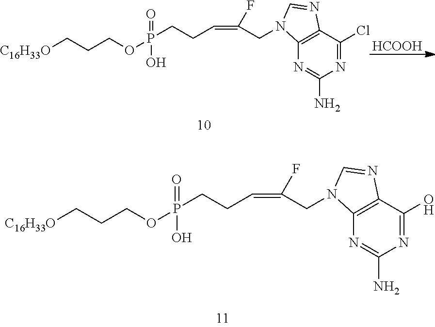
P(CCC=C(CN1C2=C(C(Cl)=NC(N)=N2)N=C1)F)(=O)(O)OCCC[C16H33O].[HCOOH].P(CCC=C(CN1C2=C(C(O)=NC(N)=N2)N=C1)F)(=O)(O)OCCC[C16H33O]
